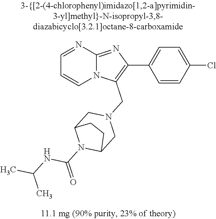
C1=CC(Cl)=CC=C1C1=C(CN2CC3N(C(=O)NC(C)C)C(C2)CC3)N2C(=N1)N=CC=C2
